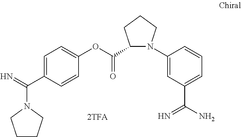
C1CCN(C(=N)C2=CC=C(OC(C3N(C4=CC(C(N)=N)=CC=C4)CCC3)=O)C=C2)C1
